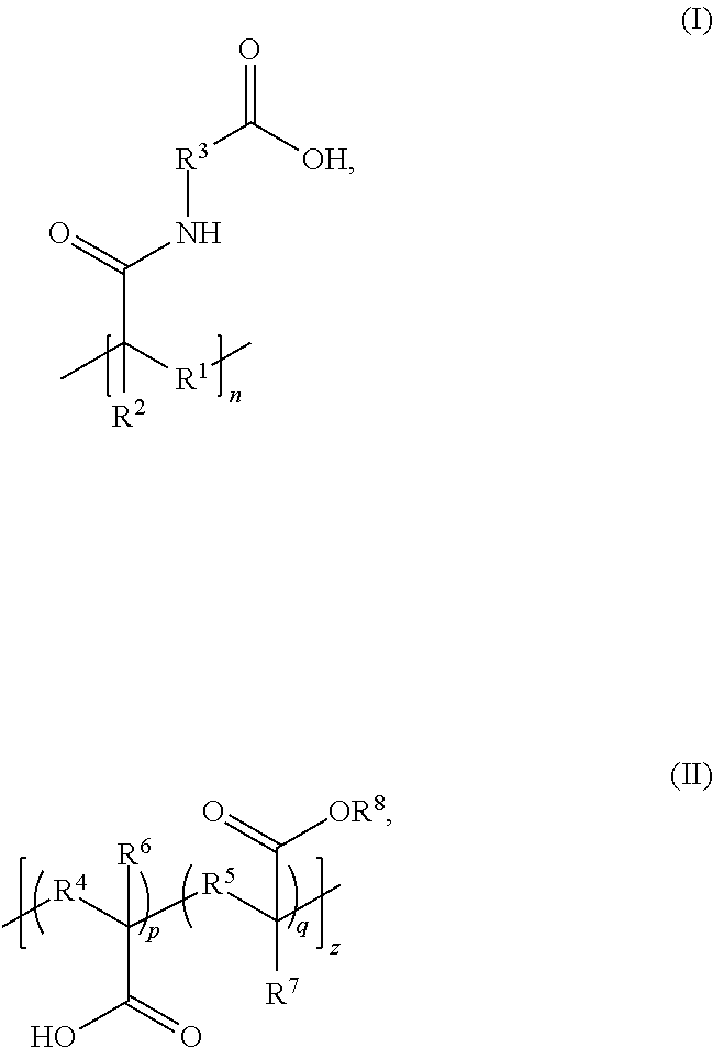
O=C([OH])[R3]NC(C([R1]C)(C)[R2])=O.C[R4]C([R5]C(C)([R7])C(=O)[OR8])(C(=O)O)[R6]
